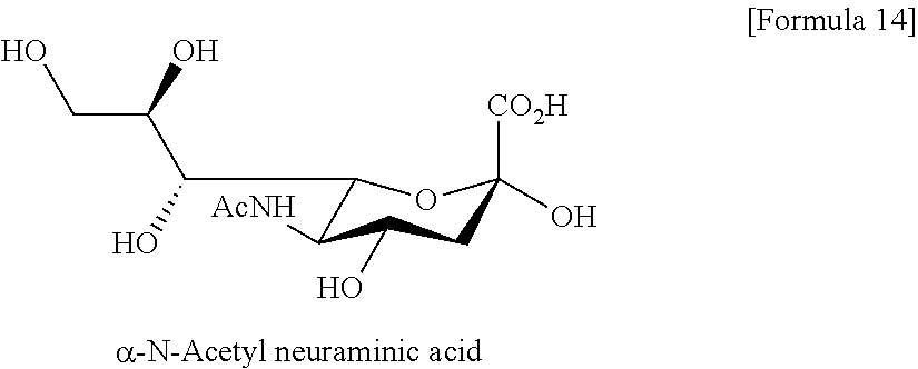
C1(C(C(CO)O)O)C([AcNH])C(O)CC(O)([CO2H])O1
